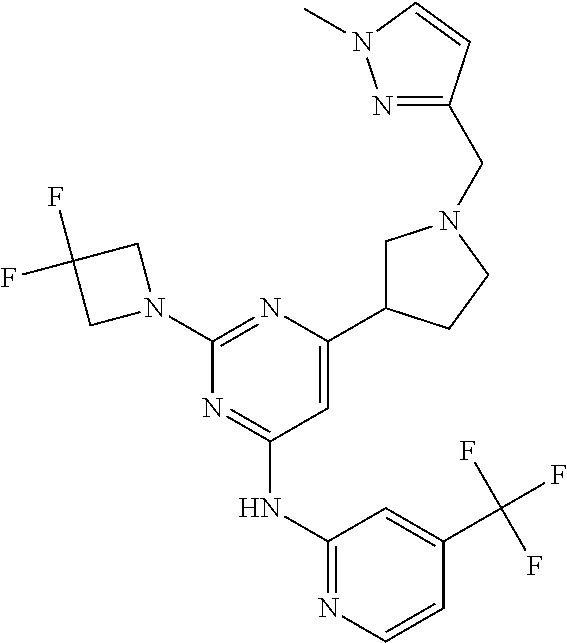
C1=C(C2CN(CC3=NN(C)C=C3)CC2)N=C(N2CC(F)(F)C2)N=C1NC1=NC=CC(C(F)(F)F)=C1
